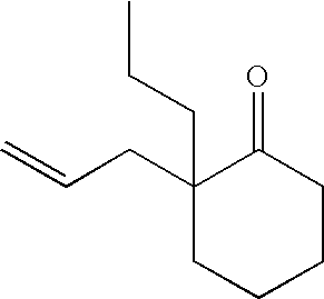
C1(CC=C)(CCC)CCCCC1=O
